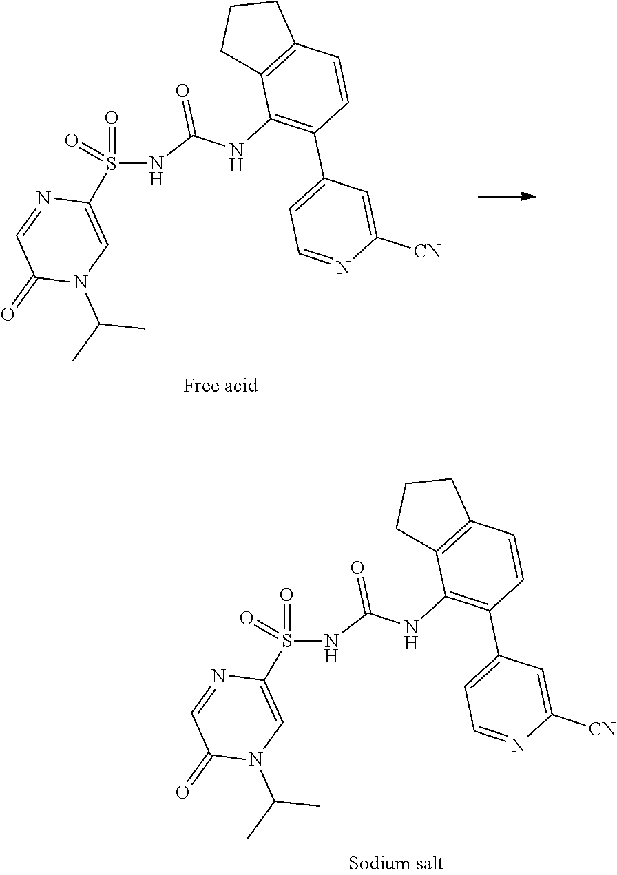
O=S(=O)(C1=CN(C(C)C)C(=O)C=N1)NC(NC1=C(C2=CC=NC([CN])=C2)C=CC2=C1CCC2)=O.O=S(=O)(C1=CN(C(C)C)C(=O)C=N1)NC(NC1=C(C2=CC=NC([CN])=C2)C=CC2=C1CCC2)=O
